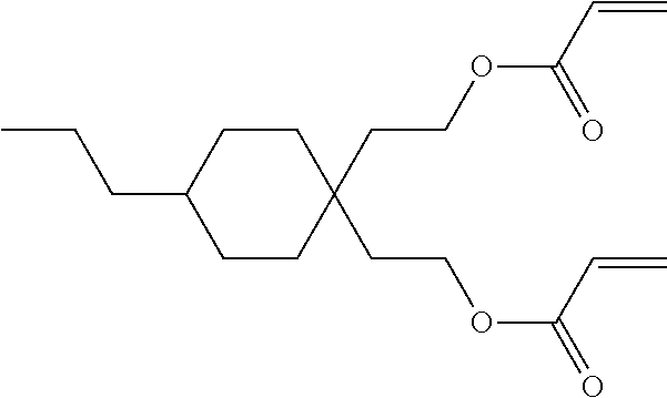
C(C1CCC(CCOC(=O)C=C)(CCOC(C=C)=O)CC1)CC
